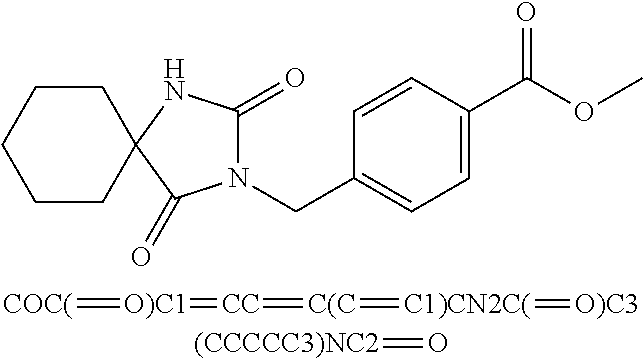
N1(CC2=CC=C(C(OC)=O)C=C2)C(=O)NC2(C1=O)CCCCC2.[COC(]=[O)C1]=[CC]=[C(C]=[C1)CN2C(]=[O)C3].[(CCCCC3)NC2]=O
